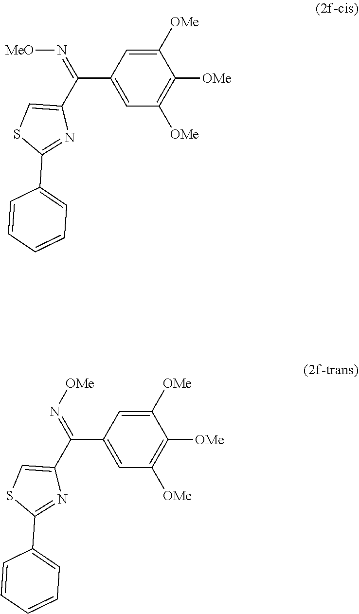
C1([OMe])=CC(C(=N[MeO])C2=CSC(C3=CC=CC=C3)=N2)=CC([OMe])=C1[OMe].C1([OMe])=CC(C(=N[OMe])C2=CSC(C3=CC=CC=C3)=N2)=CC([OMe])=C1[OMe]
